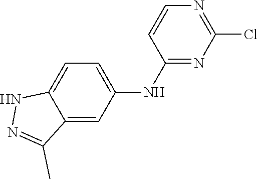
C12=CC=C(NC3=NC(Cl)=NC=C3)C=C1C(C)=NN2
